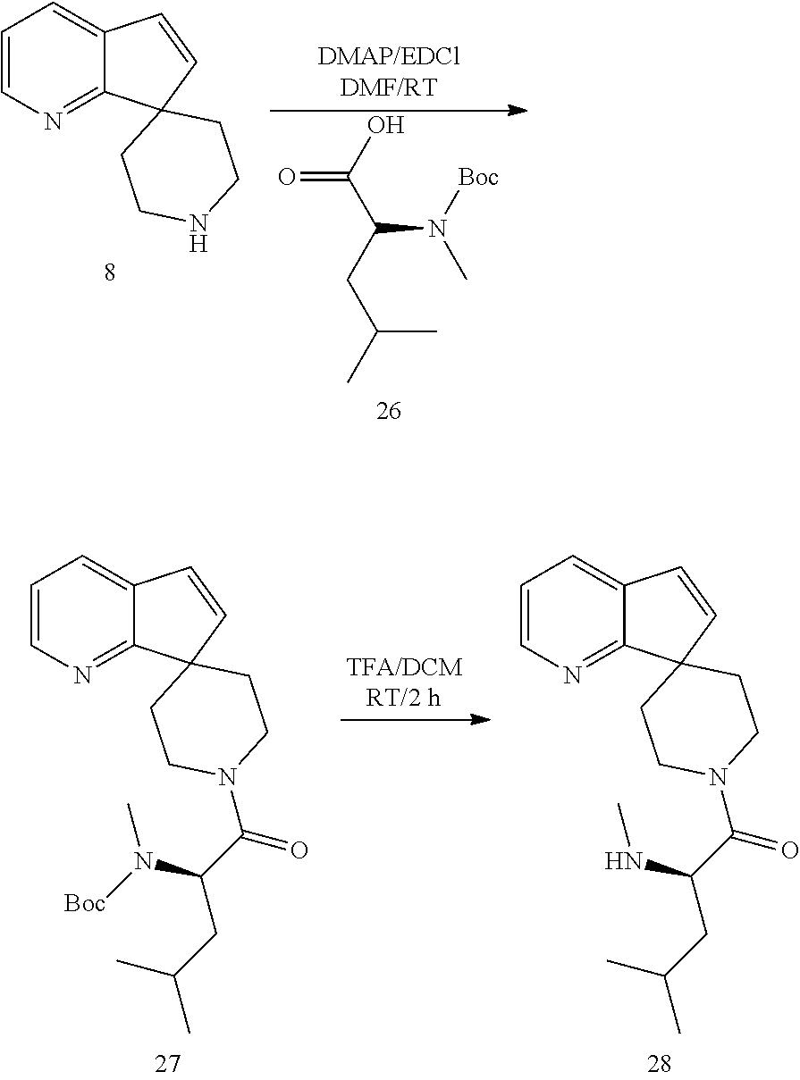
OC(C(CC(C)C)N([Boc])C)=O.C1=CN=C2C(=C1)C=CC21CCNCC1.C1=CN=C2C(=C1)C=CC21CCN(C(C(NC)CC(C)C)=O)CC1.C1=CN=C2C(=C1)C=CC21CCN(C(C(N([Boc])C)CC(C)C)=O)CC1
